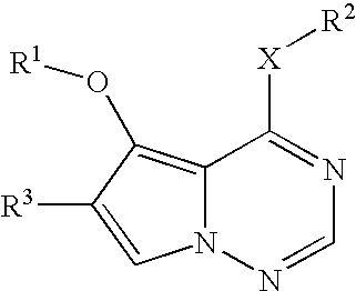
C12=C(O[R1])C([R3])=CN1N=CN=C2[X][R2]
